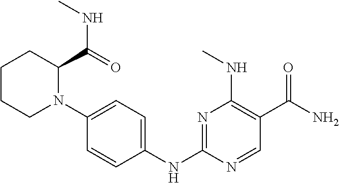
N1=C(NC2=CC=C(N3C(C(=O)NC)CCCC3)C=C2)N=CC(C(N)=O)=C1NC
